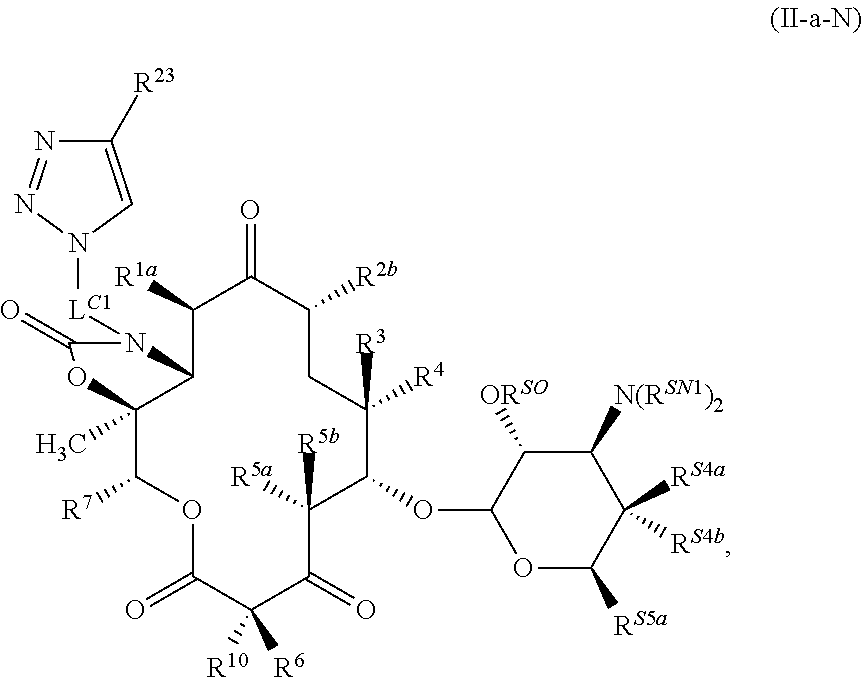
C1([R23])=CN([LC1]N2C3C(C)(C([R7])OC(=O)C([R10])([R6])C(=O)C([R5a])([R5b])C(OC4OC([RS5a])C([RS4b])([RS4a])C([N(RSN1)2])C4[ORSO])C([R4])([R3])CC([R2b])C(=O)C3[R1a])OC2=O)N=N1
